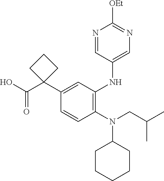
N1=CC(NC2=C(N(C3CCCCC3)CC(C)C)C=CC(C3(C(O)=O)CCC3)=C2)=CN=C1[OEt]
